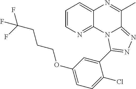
C1=CN=C2C(=C1)N=C(C)C1=NN=C(C3=CC(OCCCC(F)(F)F)=CC=C3Cl)N21
